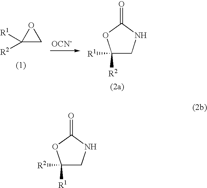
C1([R1])([R2])CNC(=O)O1.C1([R2])([R1])CO1.[OCN-].C1([R2])([R1])CNC(=O)O1
